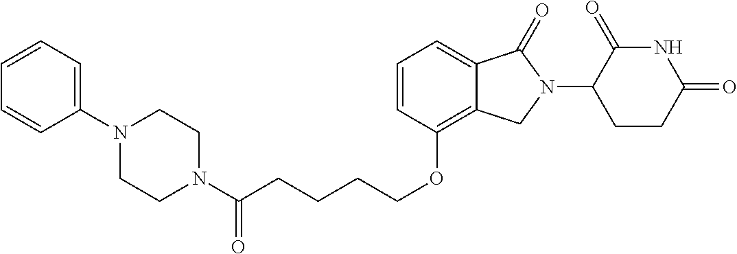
C(CCOC1=C2C(=CC=C1)C(=O)N(C1C(=O)NC(=O)CC1)C2)CC(N1CCN(C2=CC=CC=C2)CC1)=O
